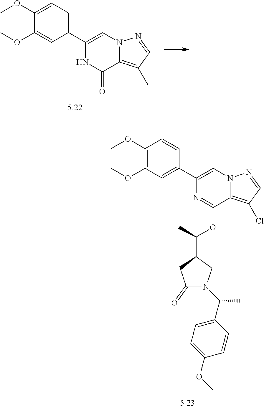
C1(C2=CN3C(=C(C)C=N3)C(=O)N2)=CC=C(OC)C(OC)=C1.C1(C2=CN3C(=C(Cl)C=N3)C(OC(C)C3CN(C(C4=CC=C(OC)C=C4)C)C(=O)C3)=N2)=CC(OC)=C(OC)C=C1
